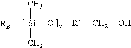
[RB][Si](C)(C)O[R]CO
